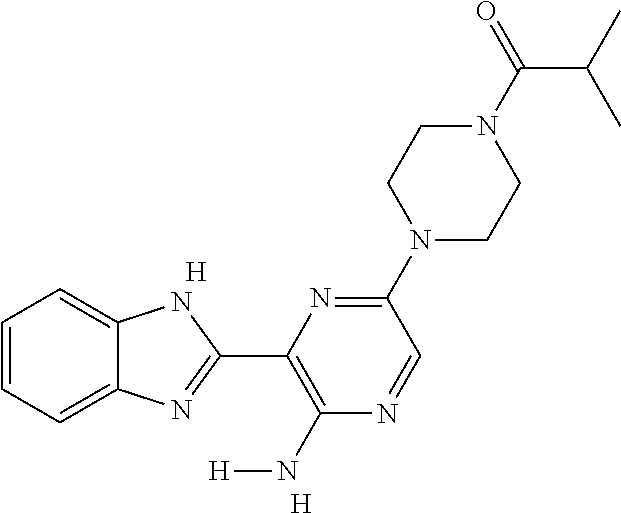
C1=CC=C2C(=C1)NC(C1=C(N[H])N=CC(N3CCN(C(=O)C(C)C)CC3)=N1)=N2.[H].[H]
